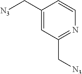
C1(C[N3])=CC(C[N3])=NC=C1
